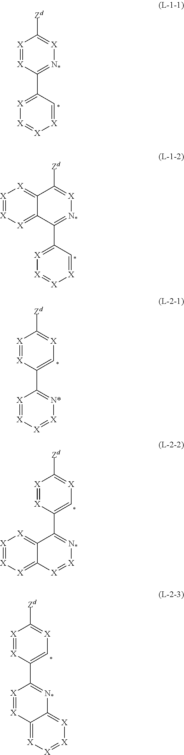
[X]1=[X]C(C2=[X][X]=[X][X]=C2)=[N*][X]=C1[Zd].[X]1=C(C2=[N*][X]=C([Zd])C3=[X][X]=[X][X]=C23)C=[X][X]=[X]1.[X]1=[X]C(C2=[N*][X]=[X][X]=[X]2)=C[X]=C1[Zd].[X]1=[X]C([Zd])=[X]C=C1C1=[N*][X]=[X]C2=[X][X]=[X][X]=C12.C1=C(C2=[N*]C3=[X][X]=[X][X]=C3[X]=[X]2)[X]=[X]C([Zd])=[X]1
